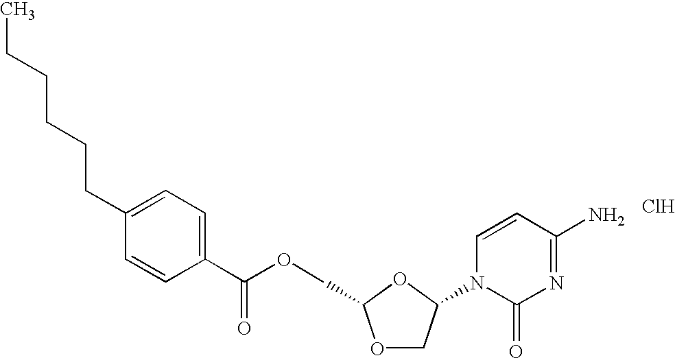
CCCCCCC1=CC=C(C(OCC2OCC(N3C(=O)N=C(N)C=C3)O2)=O)C=C1.Cl
